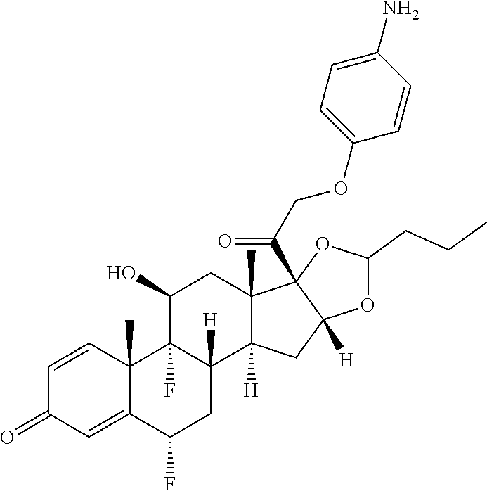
C1=CC2(C)C(=CC1=O)C(F)CC1([H])C2(F)C(O)CC2(C)C1([H])CC1([H])C2(C(COC2=CC=C(N)C=C2)=O)OC(CCC)O1
